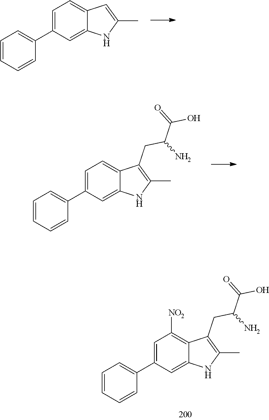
C1=C(C2=CC=CC=C2)C=C2C(=C1)C=C(C)N2.C1=C(C2=CC=CC=C2)C=C2C(=C1)C(CC(N)C(=O)O)=C(C)N2.C1=C(C2=CC=CC=C2)C=C2C(=C1[NO2])C(CC(N)C(=O)O)=C(C)N2
